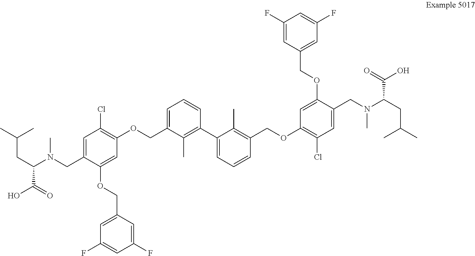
C(C(N(CC1=CC(Cl)=C(OCC2=CC=CC(C3=CC=CC(COC4=C(Cl)C=C(CN(C(CC(C)C)C(O)=O)C)C(OCC5=CC(F)=CC(F)=C5)=C4)=C3C)=C2C)C=C1OCC1=CC(F)=CC(F)=C1)C)C(O)=O)C(C)C
